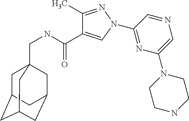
C1(C)=NN(C2=NC(N3CCNCC3)=CN=C2)C=C1C(NCC12CC3CC(CC(C1)C3)C2)=O
